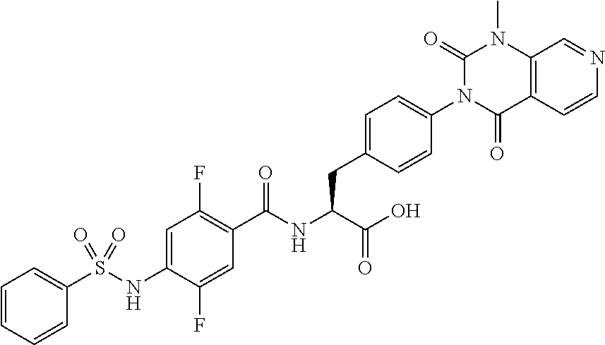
C1=CC=C(S(NC2=CC(F)=C(C(NC(C(=O)O)CC3=CC=C(N4C(=O)C5=C(N(C)C4=O)C=NC=C5)C=C3)=O)C=C2F)(=O)=O)C=C1
